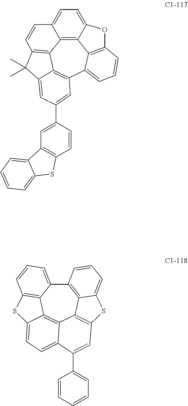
C12=C3C4=C5C=CC3=CC=C1OC1=C2C(=CC=C1)C1=C4C(=CC(C2=CC3=C(C=C2)SC2=CC=CC=C32)=C1)C5(C)C.C12=C3C4=C(SC3=CC=C1)C=C(C1=CC=CC=C1)C1=CC=C3C(=C41)C1=C(C=CC=C21)S3
